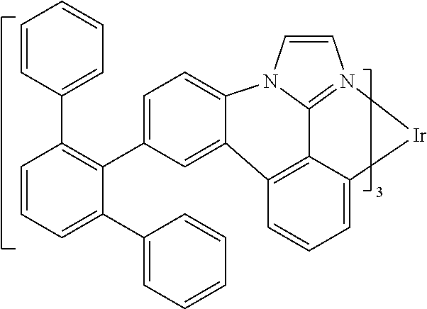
C1=C(C2=C(C3=CC=CC=C3)C=CC=C2C2=CC=CC=C2)C=C2C3=C4C5=N(C=CN5C2=C1)[Ir]C4=CC=C3
